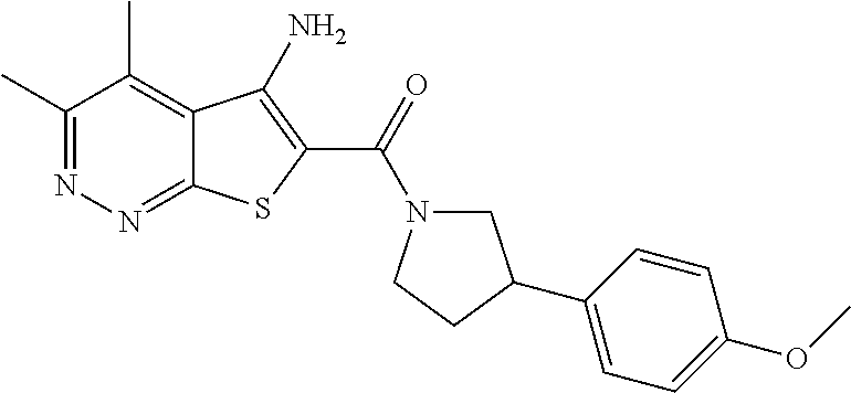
C1(C)=NN=C2C(=C1C)C(N)=C(C(=O)N1CC(C3=CC=C(OC)C=C3)CC1)S2
